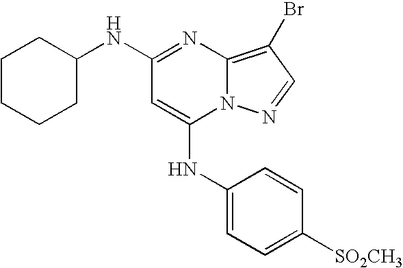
C1(NC2=NC3=C(Br)C=NN3C(NC3=CC=C([SO2CH3])C=C3)=C2)CCCCC1
